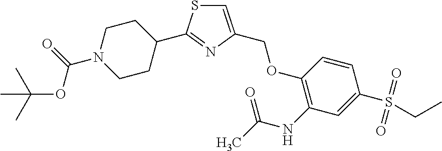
C1(C2=NC(COC3=C(NC(C)=O)C=C(S(CC)(=O)=O)C=C3)=CS2)CCN(C(OC(C)(C)C)=O)CC1
